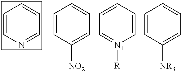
C1=CC([NO2])=CC=C1.C1=CC=C[N+]([R])=C1.C1=CC([NR3])=CC=C1.C1=CN=CC=C1
